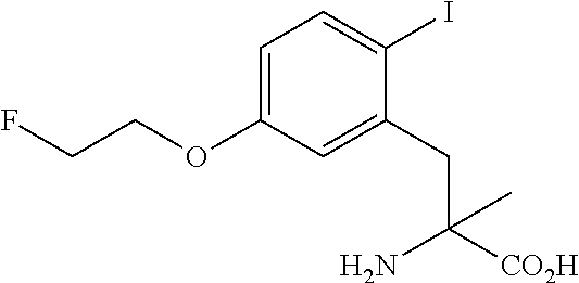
C1=C(OCCF)C=C(CC([CO2H])(N)C)C(I)=C1
